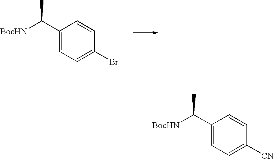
C1(C([BocHN])C)=CC=C(Br)C=C1.C1(C([BocHN])C)=CC=C([CN])C=C1
